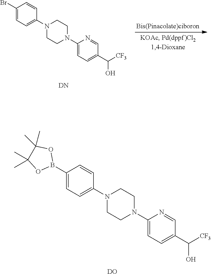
C1(B2OC(C)(C)C(C)(C)O2)=CC=C(N2CCN(C3=CC=C(C([CF3])O)C=N3)CC2)C=C1.[DO].C1(Br)=CC=C(N2CCN(C3=CC=C(C([CF3])O)C=N3)CC2)C=C1.[DN]
